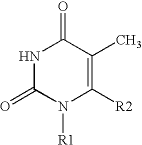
C1(=O)NC(=O)C(C)=C([R2])N1[R1]
